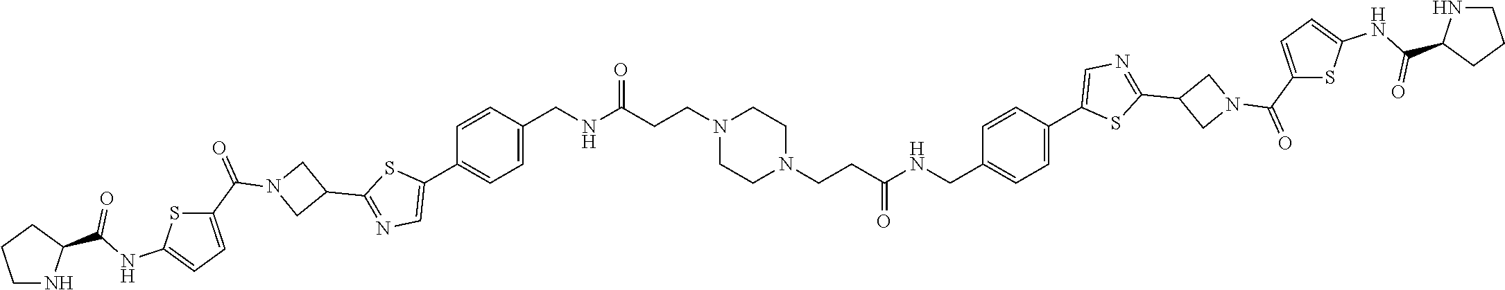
C1=CC(CNC(CCN2CCN(CCC(NCC3=CC=C(C4=CN=C(C5CN(C(C6=CC=C(NC(C7NCCC7)=O)S6)=O)C5)S4)C=C3)=O)CC2)=O)=CC=C1C1=CN=C(C2CN(C(C3=CC=C(NC(C4NCCC4)=O)S3)=O)C2)S1
